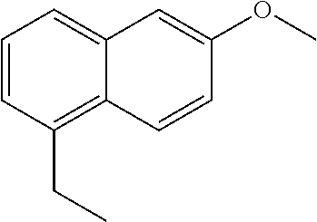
C1=CC(CC)=C2C(=C1)C=C(OC)C=C2
